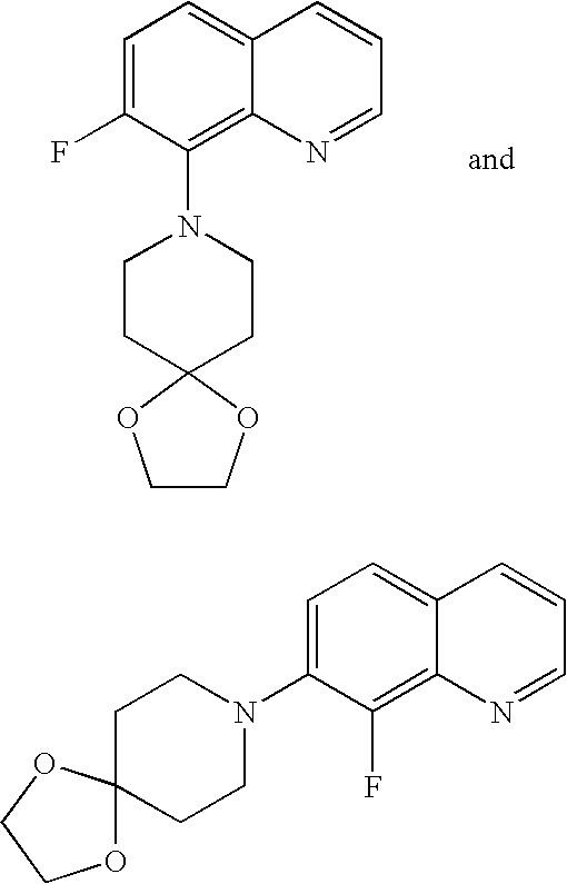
C1=C(F)C(N2CCC3(CC2)OCCO3)=C2C(=C1)C=CC=N2.C1=C(N2CCC3(CC2)OCCO3)C(F)=C2C(=C1)C=CC=N2
